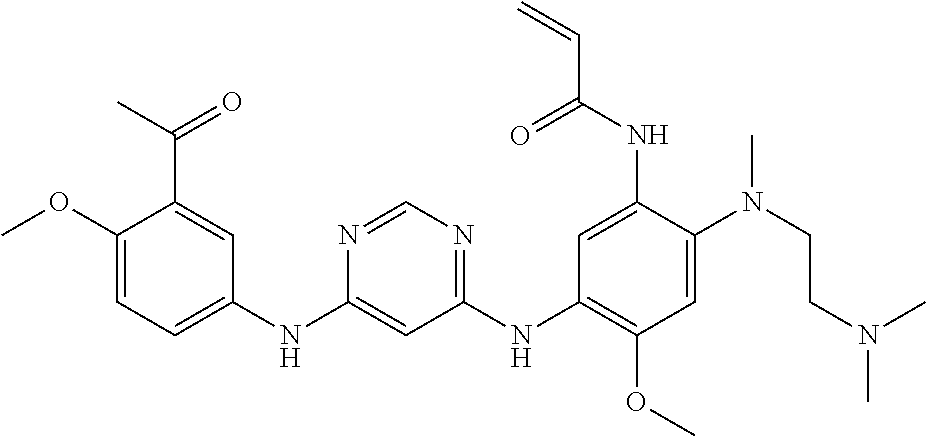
C1(NC2=CC=C(OC)C(C(=O)C)=C2)=CC(NC2=C(OC)C=C(N(CCN(C)C)C)C(NC(C=C)=O)=C2)=NC=N1
